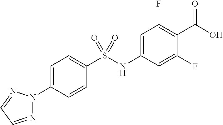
C1=C(N2N=CC=N2)C=CC(S(NC2=CC(F)=C(C(O)=O)C(F)=C2)(=O)=O)=C1
